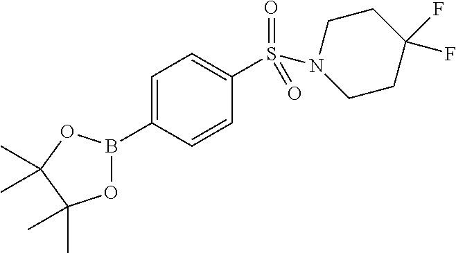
C1=C(B2OC(C)(C)C(C)(C)O2)C=CC(S(N2CCC(F)(F)CC2)(=O)=O)=C1
